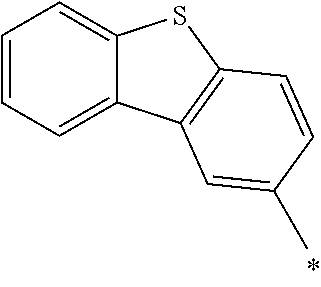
C1=CC=C2C(=C1)SC1=C2C=C(C)C=C1
